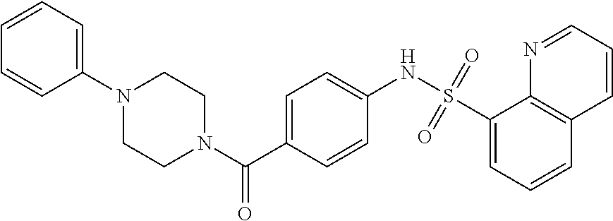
C1(N2CCN(C(C3=CC=C(NS(C4=CC=CC5=C4N=CC=C5)(=O)=O)C=C3)=O)CC2)=CC=CC=C1
